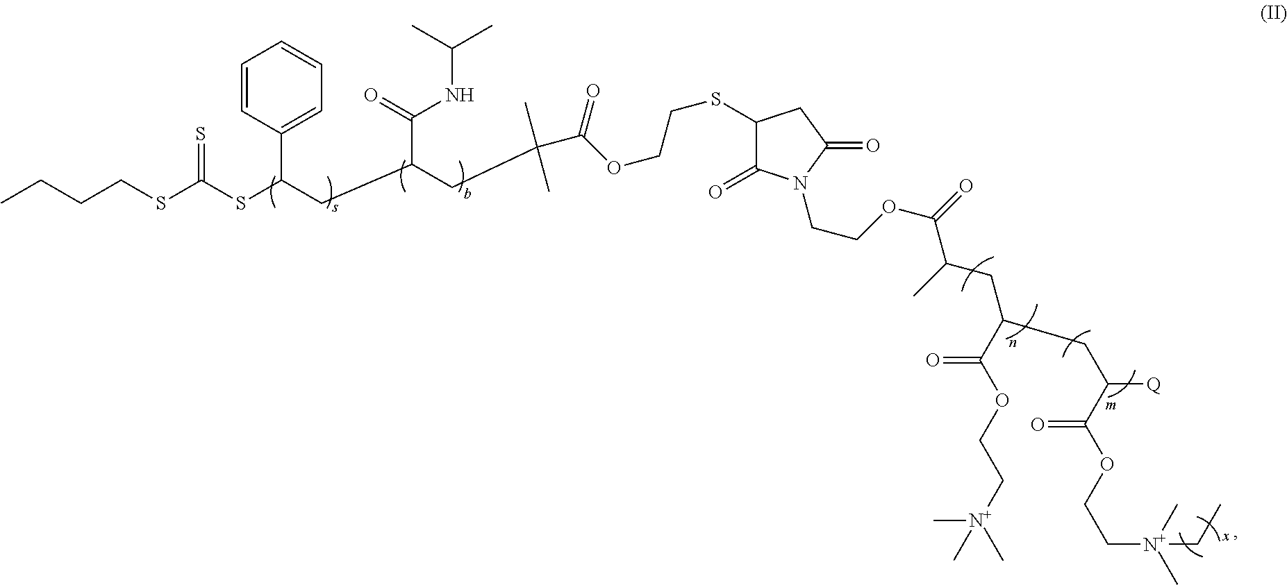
C(CSC(SC(CC(CC(C)(C)C(OCCSC1C(=O)N(CCOC(=O)C(C)CC(CC([Q])C(OCC[N+](C)(C)CC)=O)C(OCC[N+](C)(C)C)=O)C(=O)C1)=O)C(=O)NC(C)C)C1=CC=CC=C1)=S)CC
